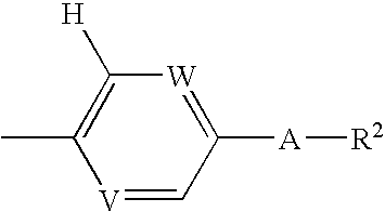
[V]1=CC([A][R2])=[W]C([H])=C1C
